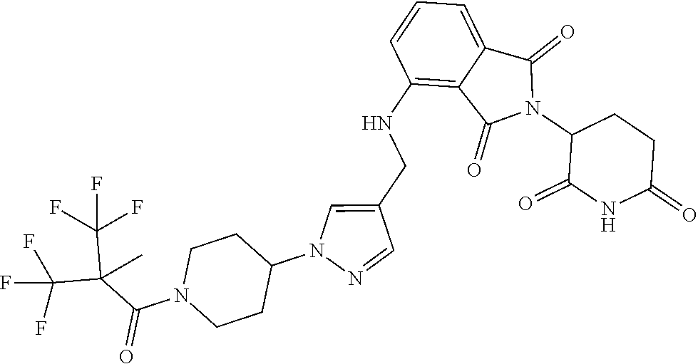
C1(NCC2=CN(C3CCN(C(C(C)(C(F)(F)F)C(F)(F)F)=O)CC3)N=C2)=C2C(=CC=C1)C(=O)N(C1C(=O)NC(=O)CC1)C2=O
